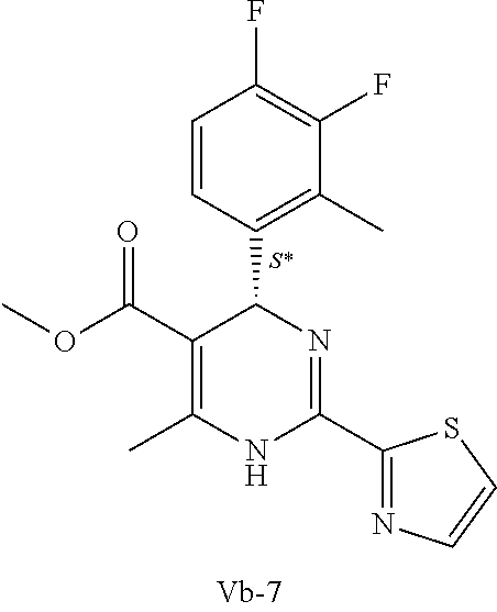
C1(C(OC)=O)=C(C)NC(C2=NC=CS2)=NC1C1=C(C)C(F)=C(F)C=C1
